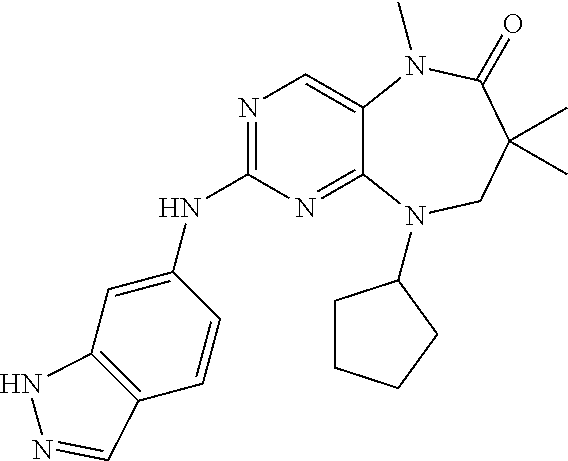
N1=C(NC2=CC3=C(C=C2)C=NN3)N=C2C(=C1)N(C)C(=O)C(C)(C)CN2C1CCCC1
